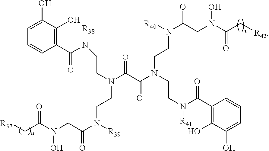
C1(C(N(CCN(CCN(C(CN(C(=O)C[R37])O)=O)[R39])C(C(N(CCN([R41])C(C2=C(O)C(O)=CC=C2)=O)CCN(C(CN(C(C[R42])=O)O)=O)[R40])=O)=O)[R38])=O)=C(O)C(O)=CC=C1
